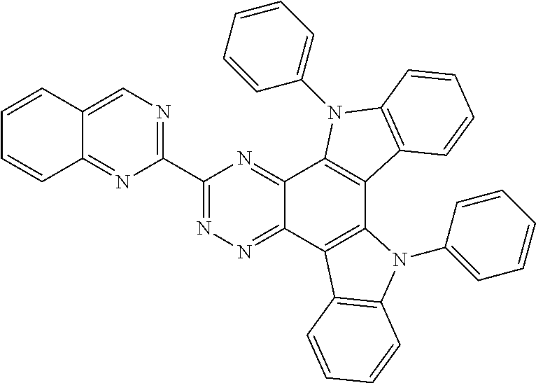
C1(C2=NN=C3C(=N2)C2=C(C4=C3C3=C(N4C4=CC=CC=C4)C=CC=C3)C3=C(N2C2=CC=CC=C2)C=CC=C3)=NC=C2C(=N1)C=CC=C2
